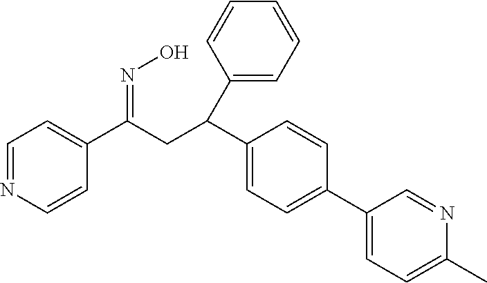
C1=NC=CC(C(CC(C2=CC=C(C3=CC=C(C)N=C3)C=C2)C2=CC=CC=C2)=NO)=C1
